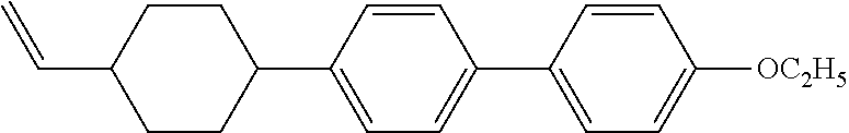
C1(C2=CC=C(C3=CC=C([OC2H5])C=C3)C=C2)CCC(C=C)CC1
